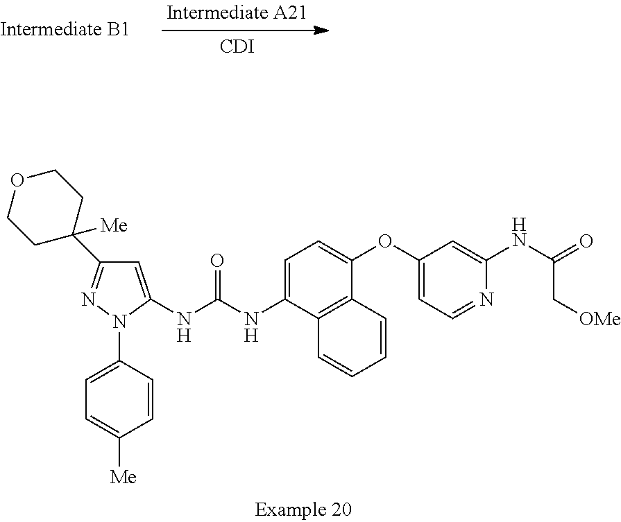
C1=C(NC(NC2=CC=C(OC3=CC=NC(NC(=O)C[OMe])=C3)C3=C2C=CC=C3)=O)N(C2=CC=C([Me])C=C2)N=C1C1([Me])CCOCC1.[CDI]
